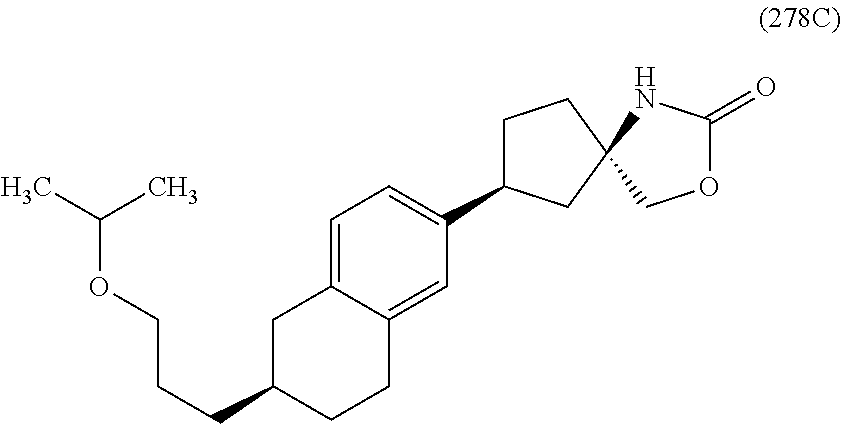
C1=C2C(=CC(C3CCC4(C3)COC(=O)N4)=C1)CCC(CCCOC(C)C)C2
